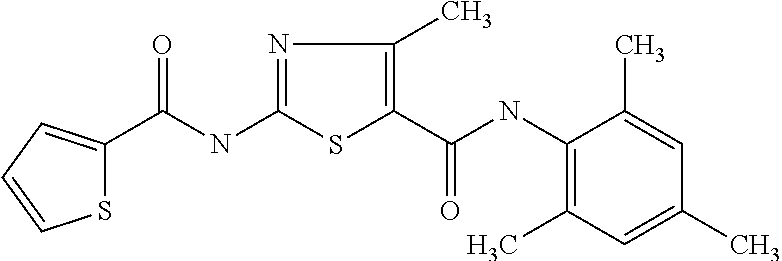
S1C(C(NC2=NC(C)=C(C(NC3=C(C)C=C(C)C=C3C)=O)S2)=O)=CC=C1
